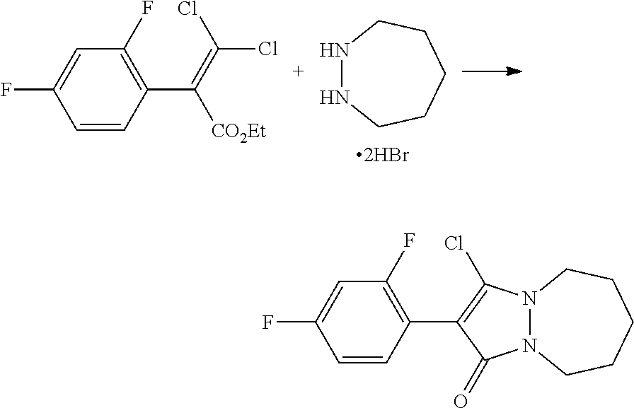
C1=CC(C([CO2Et])=C(Cl)Cl)=C(F)C=C1F.N1NCCCCC1.C1=CC(C2=C(Cl)N3N(C2=O)CCCCC3)=C(F)C=C1F
